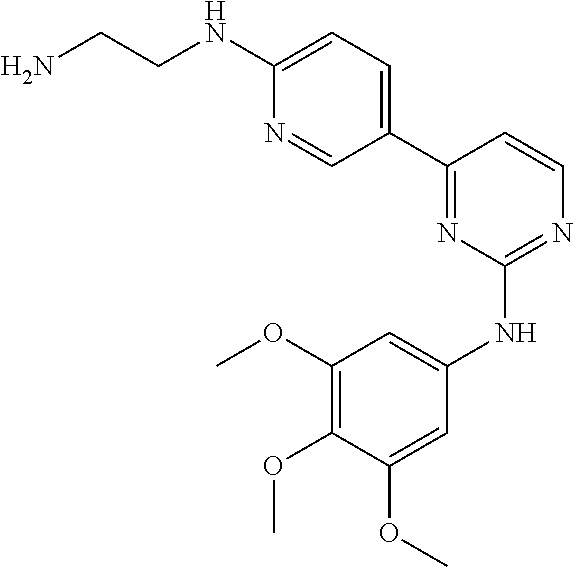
C1(C2=NC(NC3=CC(OC)=C(OC)C(OC)=C3)=NC=C2)=CC=C(NCCN)N=C1
